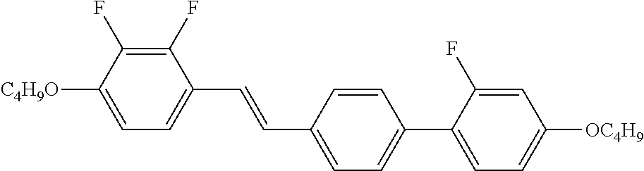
C1(F)=C(F)C([C4H9O])=CC=C1C=CC1=CC=C(C2=CC=C([OC4H9])C=C2F)C=C1
